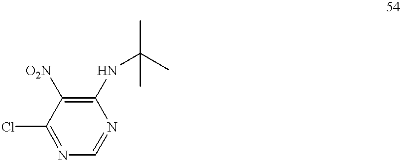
C1(NC(C)(C)C)=C([O2N])C(Cl)=NC=N1
